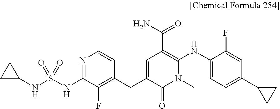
C1(NS(NC2=NC=CC(CC3=CC(C(=O)N)=C(NC4=CC=C(C5CC5)C=C4F)N(C)C3=O)=C2F)(=O)=O)CC1
